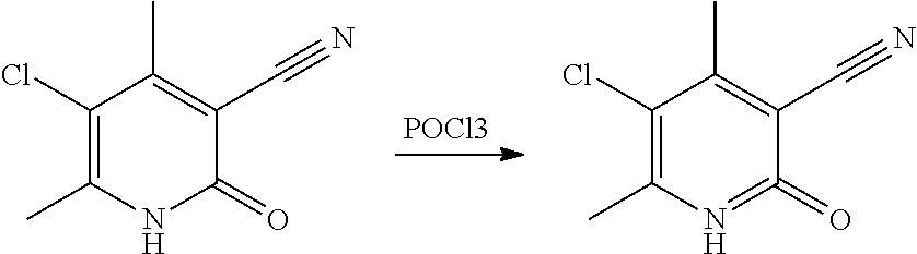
[POCl3].C1(Cl)=C(C)NC(=O)C(C#N)=C1C.C1(Cl)=C(C)N=C(=O)C(C#N)=C1C
